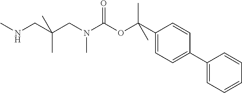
CNCC(CN(C(OC(C1=CC=C(C2=CC=CC=C2)C=C1)(C)C)=O)C)(C)C
